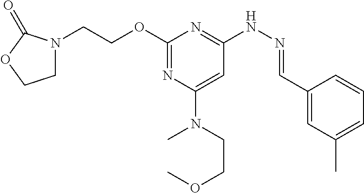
C1COC(=O)N1CCOC1=NC(N(C)CCOC)=CC(NN=CC2=CC(C)=CC=C2)=N1
